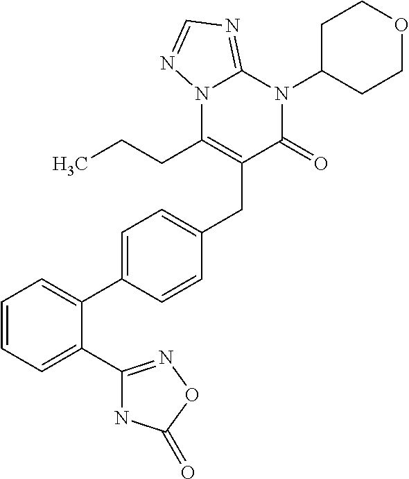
C1=CC=C(C2=NOC(=O)N2)C(C2=CC=C(CC3=C(CCC)N4C(=NC=N4)N(C4CCOCC4)C3=O)C=C2)=C1
